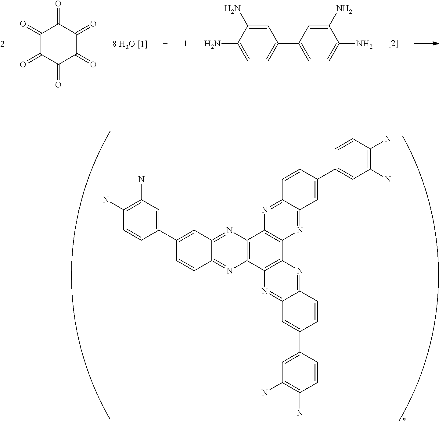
C1(C2=CC3=NC4=C(N=C3C=C2)C2=C(C3=C4N=C4C(=N3)C=C(C3=CC(N)=C(N)C=C3)C=C4)N=C3C(=N2)C=C(C2=CC(N)=C(N)C=C2)C=C3)=CC(N)=C(N)C=C1.C1(=O)C(=O)C(=O)C(=O)C(=O)C1=O.C1=C(N)C([ H2N])=CC=C1C1=CC=C(N)C(N)=C1
